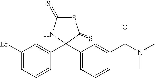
C1(Br)=CC=CC(C2(C3=CC=CC(C(N(C)C)=O)=C3)C(=S)SC(=S)N2)=C1
